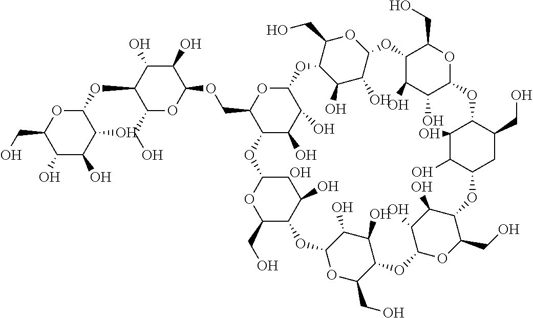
C12OC(COC3C(O)C(O)C(OC4OC(CO)C(O)C(O)C4O)C(CO)O3)C(C(O)C1O)OC1OC(CO)C(C(O)C1)OC1OC(CO)C(C(O)C1O)OC1OC(CO)C(C(O)C1O)OC1CC(CO)C(C(O)C1O)OC1OC(CO)C(C(O)C1O)OC1C(O)C(O)C(O2)C(CO)O1.O
